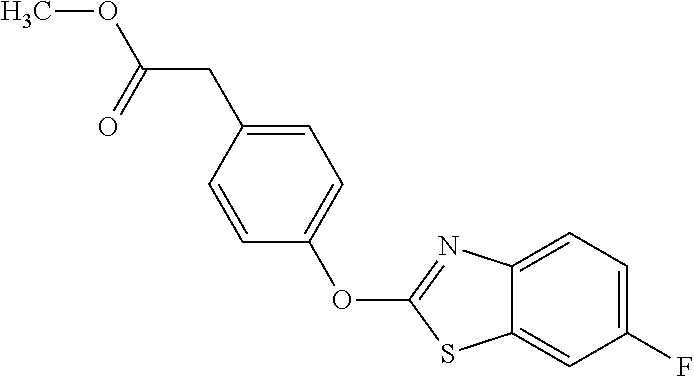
C1=CC(CC(OC)=O)=CC=C1OC1=NC2=CC=C(F)C=C2S1
